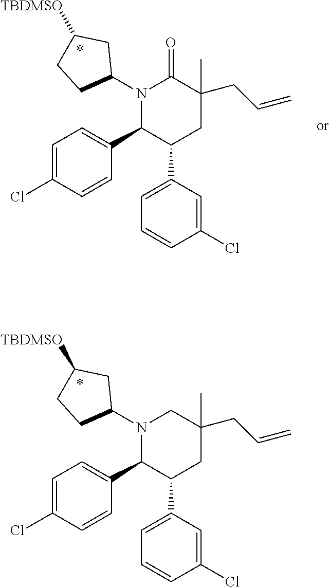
N1(C2CC([TBDMSO])CC2)C(C2=CC=C(Cl)C=C2)C(C2=CC=CC(Cl)=C2)CC(C)(CC=C)C1.N1(C2CC([TBDMSO])CC2)C(C2=CC=C(Cl)C=C2)C(C2=CC=CC(Cl)=C2)CC(C)(CC=C)C1=O
